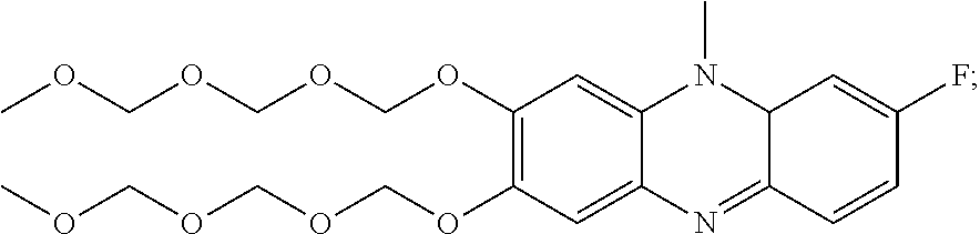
O(C1=C(OCOCOCOC)C=C2N(C)C3C(=NC2=C1)C=CC(F)=C3)COCOCOC
